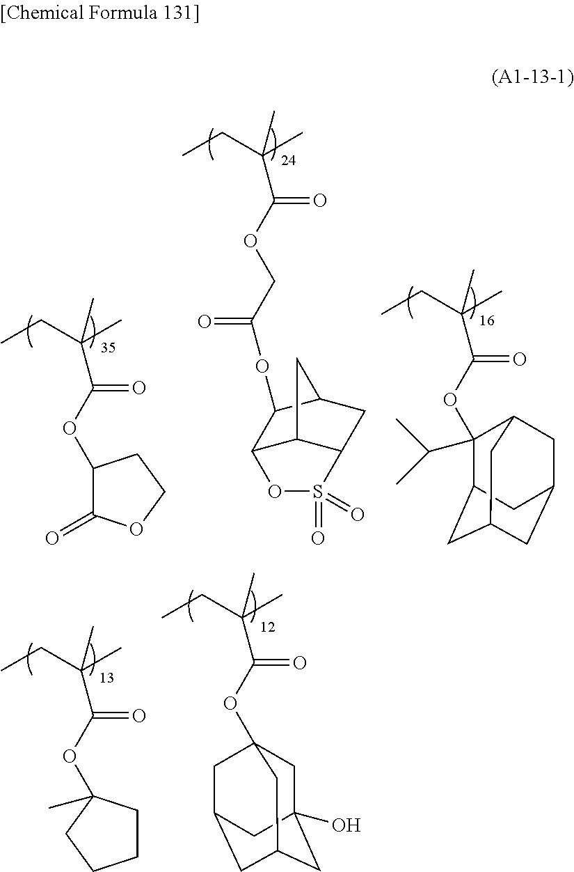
CCC(C)(C(=O)OC1C(=O)OCC1)C.CCC(C)(C(=O)OCC(=O)OC1C2C3C(CC1C3)S(=O)(=O)O2)C.C12CC3CC(CC(C3)C1(OC(C(CC)(C)C)=O)C(C)C)C2.C1CC(OC(C(CC)(C)C)=O)(C)CC1.C12(O)CC3CC(CC(OC(C(CC)(C)C)=O)(C3)C1)C2
